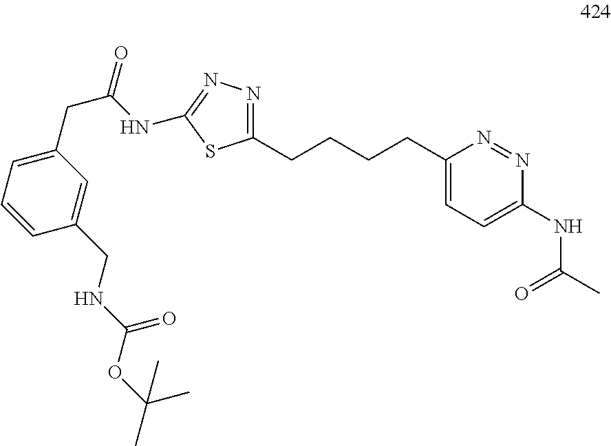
N1=C(CCCCC2=CC=C(NC(C)=O)N=N2)SC(NC(=O)CC2=CC=CC(CNC(OC(C)(C)C)=O)=C2)=N1
